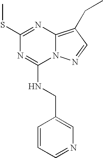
C1(SC)=NC2=C(CC)C=NN2C(NCC2=CN=CC=C2)=N1
